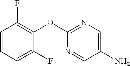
C1=CC=C(F)C(OC2=NC=C(N)C=N2)=C1F
